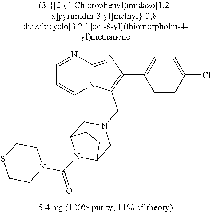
C1=CC(Cl)=CC=C1C1=C(CN2CC3N(C(=O)N4CCSCC4)C(C2)CC3)N2C(=N1)N=CC=C2
